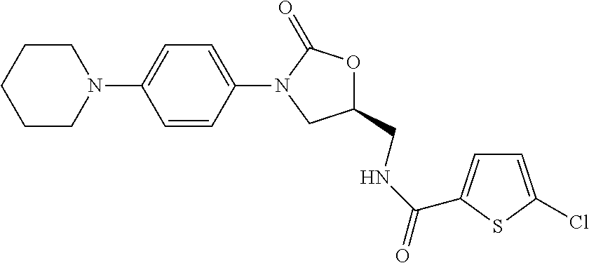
C1CN(C2=CC=C(N3CC(CNC(=O)C4=CC=C(Cl)S4)OC3=O)C=C2)CCC1
